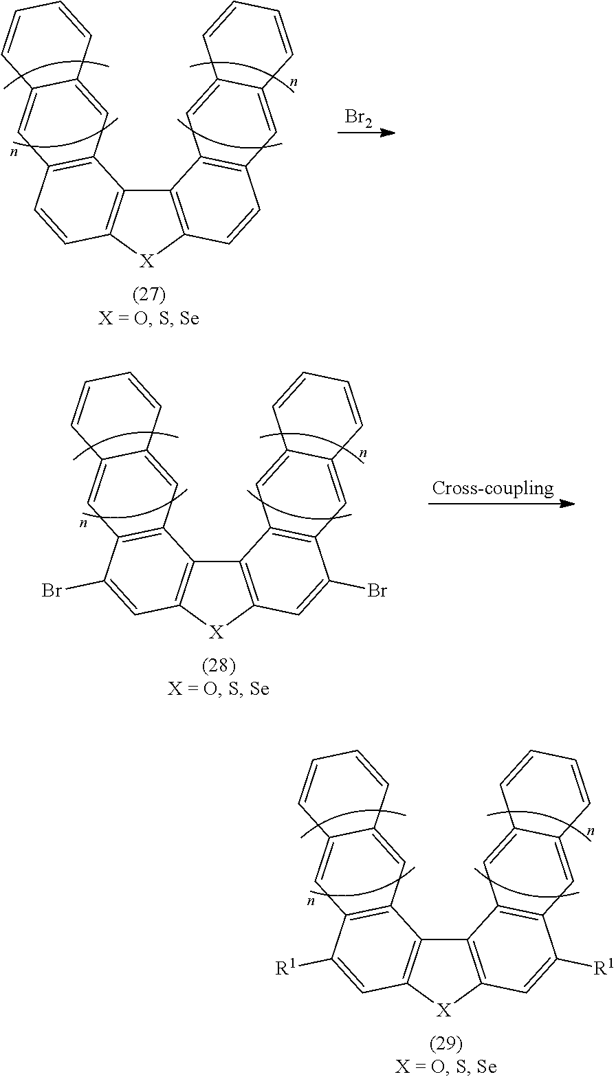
C12=C([X]C3=C1C1=C(C=C3)C=C3C(=C1)C=CC=C3)C=CC1=C2C=C2C(=C1)C=CC=C2.[Br2].C12=C([X]C3=C1C1=C(C(Br)=C3)C=C3C(=C1)C=CC=C3)C=C(Br)C1=C2C=C2C(=C1)C=CC=C2.[Cross-coupling].C12=C([X]C3=C1C1=C(C([R1])=C3)C=C3C(=C1)C=CC=C3)C=C([R1])C1=C2C=C2C(=C1)C=CC=C2
